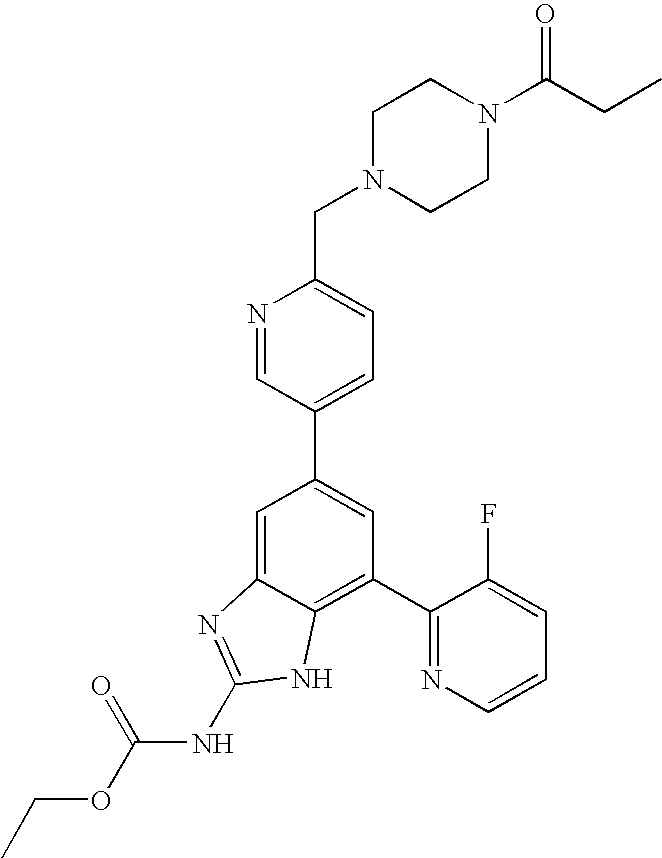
N1=CC(C2=CC(C3=NC=CC=C3F)=C3C(=C2)N=C(NC(OCC)=O)N3)=CC=C1CN1CCN(C(CC)=O)CC1
